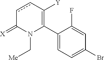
C1(C2=C([Y])ccC(=[X])N2C[Me])=CC=C(Br)C=C1F
